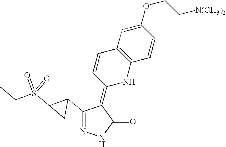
N1=C(C2C(S(CC)(=O)=O)C2)C(=C2NC3=C(C=C2)C=C(OCC[N(CH3)2])C=C3)C(=O)N1
